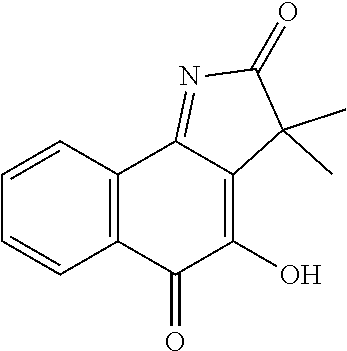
C12=C(C=CC=C1)C1=NC(=O)C(C)(C)C1=C(O)C2=O
